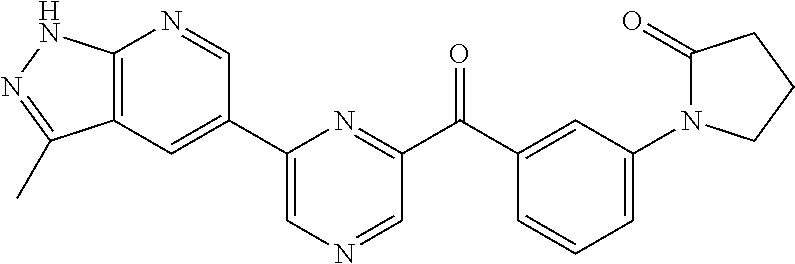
C1=C(C2=CC3=C(N=C2)NN=C3C)N=C(C(C2=CC(N3C(=O)CCC3)=CC=C2)=O)C=N1
